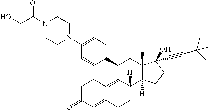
N1(C(CO)=O)CCN(C2=CC=C(C3C4=C5C(=CC(=O)CC5)CCC4([H])C4([H])C(C)(C3)C(O)(C#CC(C)(C)C)CC4)C=C2)CC1
